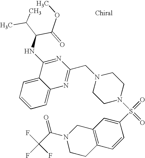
C12=C(C=CC(S(=O)(=O)N3CCN(CC4=NC5=CC=CC=C5C(NC(C(C)C)C(OC)=O)=N4)CC3)=C1)CCN(C(C(F)(F)F)=O)C2
